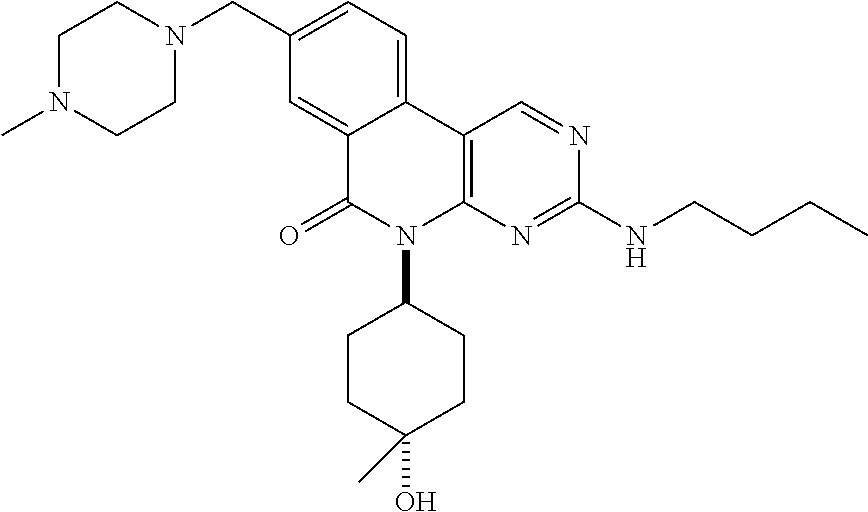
C12=CC=C(CN3CCN(C)CC3)C=C1C(=O)N(C1CCC(O)(C)CC1)C1=C2C=NC(NCCCC)=N1
